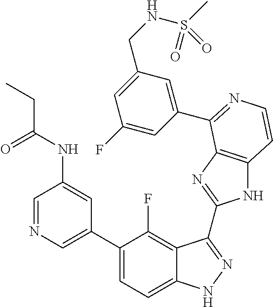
C1=C(C2=CC=C3C(=C2F)C(C2=NC4=C(N2)C=CN=C4C2=CC(CNS(C)(=O)=O)=CC(F)=C2)=NN3)C=C(NC(=O)CC)C=N1
